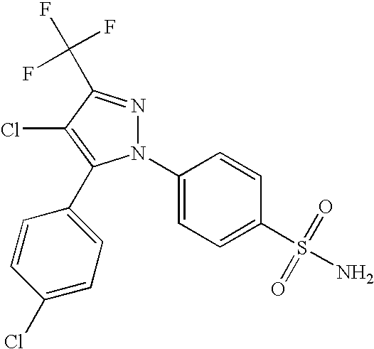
N1(C2=CC=C(S(=O)(=O)N)C=C2)N=C(C(F)(F)F)C(Cl)=C1C1=CC=C(Cl)C=C1
